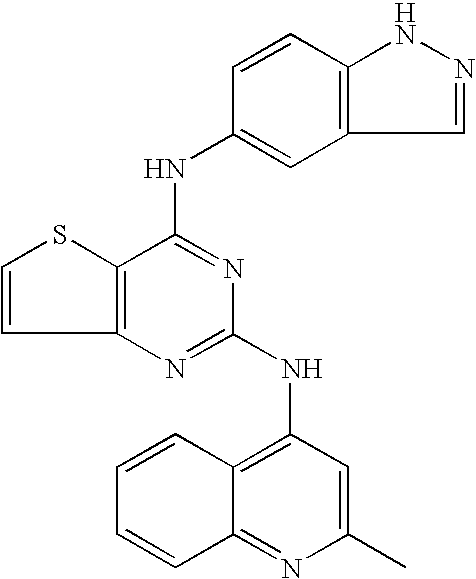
C12=C(C(NC3=CC4=C(C=C3)NN=C4)=NC(NC3=C4C(=NC(C)=C3)C=CC=C4)=N1)SC=C2
